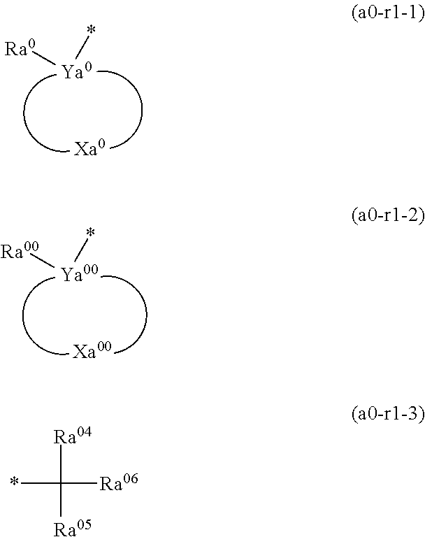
[Ra0][Ya0]*.[Xa0].[Ra00][Ya00]*.[Xa00].[Ra04]C([Ra05])([Ra06])*
